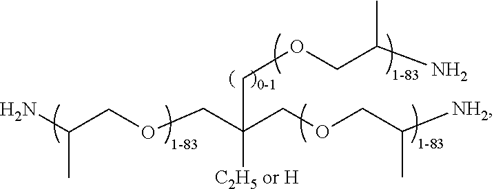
NC(COCC(COCC([NH2])C)([C2H5 or H])COCC(N)C)C
